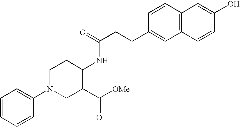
C1=CC=CC(N2CC(C([OMe])=O)=C(NC(CCC3=CC4=C(C=C3)C=C(O)C=C4)=O)CC2)=C1
